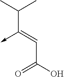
C(C(O)=O)=C(C(C)C)->C
